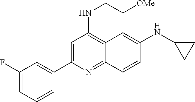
C1(F)=CC=CC(C2=CC(NCC[OMe])=C3C(=N2)C=CC(NC2CC2)=C3)=C1
